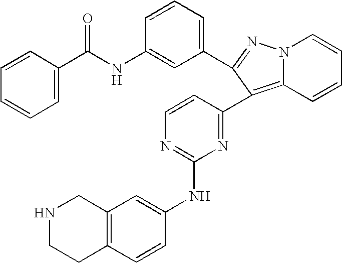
C1=C(C(NC2=CC(C3=NN4C(=C3C3=NC(NC5=CC6=C(C=C5)CCNC6)=NC=C3)C=CC=C4)=CC=C2)=O)C=CC=C1
